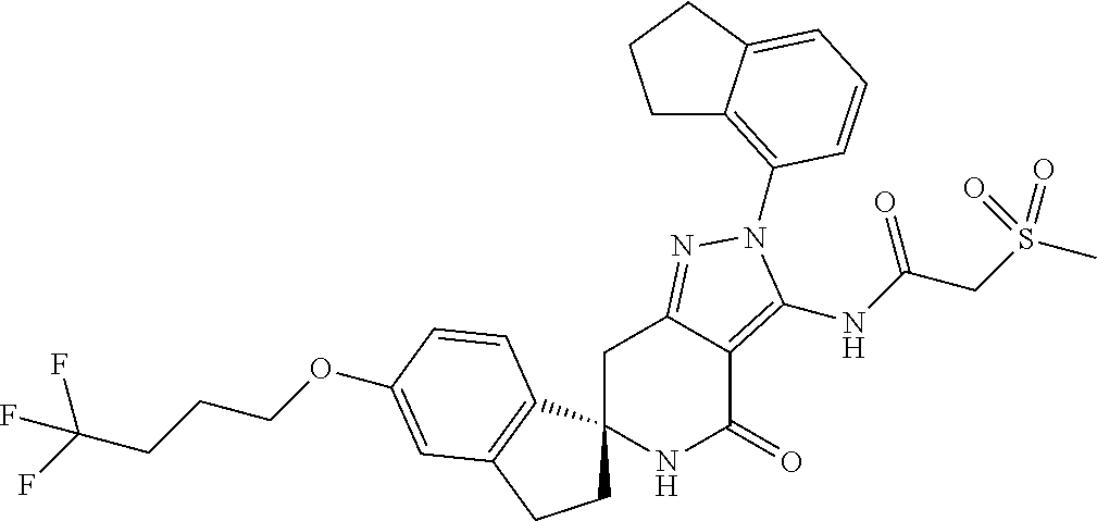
C1C2(C3=C(C1)C=C(OCCCC(F)(F)F)C=C3)NC(=O)C1=C(NC(CS(C)(=O)=O)=O)N(C3=C4CCCC4=CC=C3)N=C1C2
